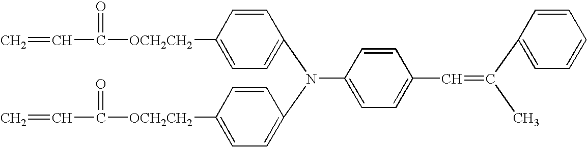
C=CC(=O)[OCH2CH2]C1=CC=C(N(C2=CC=C([OCH2CH2]C(C=C)=O)C=C2)C2=CC=C(C=C(C3=CC=CC=C3)C)C=C2)C=C1
